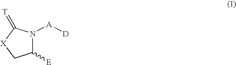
C1([E])N([A][D])C(=[T])[X]C1
